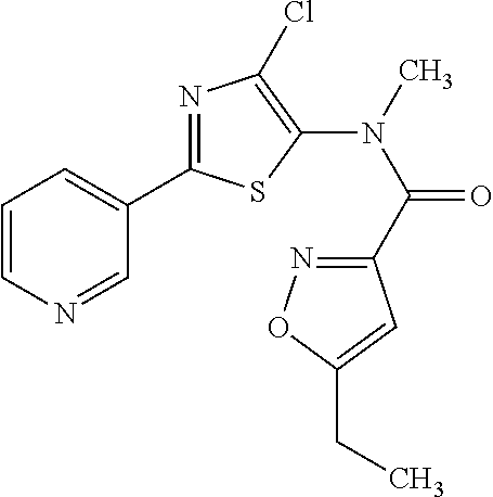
C1(N(C(=O)C2=NOC(CC)=C2)C)=C(Cl)N=C(C2=CC=CN=C2)S1
